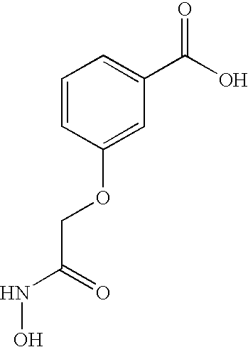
C1=CC(OCC(NO)=O)=CC(C(O)=O)=C1
